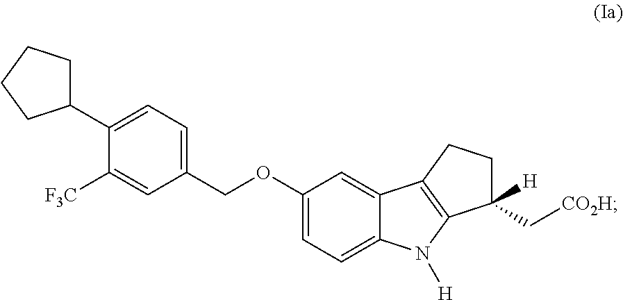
C1(C2CCCC2)=CC=C(COC2=CC=C3C(=C2)C2=C(N3[H])C([H])(C[CO2H])CC2)C=C1[F3C]
